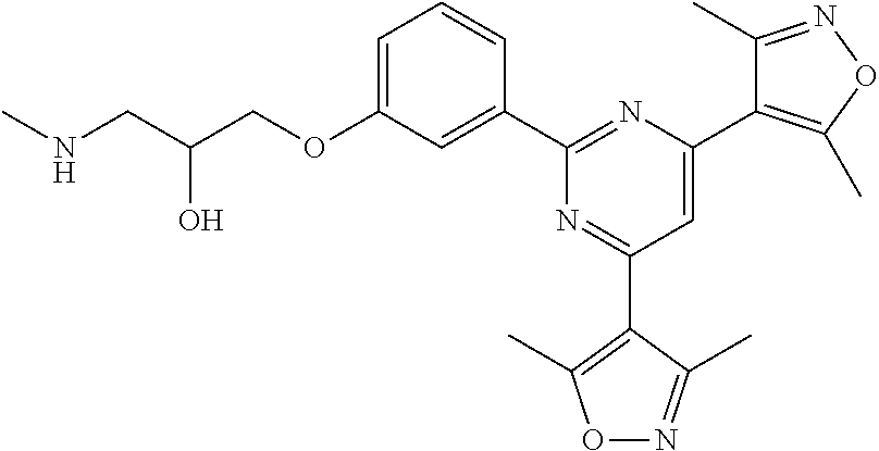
C1=C(OCC(CNC)O)C=C(C2=NC(C3=C(C)ON=C3C)=CC(C3=C(C)ON=C3C)=N2)C=C1
